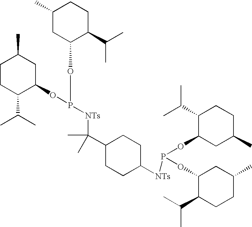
C1CC(C(C)C)C(OP(OC2C(C(C)C)CCC(C)C2)[NTs]C(C2CCC([NTs]P(OC3CC(C)CCC3C(C)C)OC3C(C(C)C)CCC(C)C3)CC2)(C)C)CC1C
